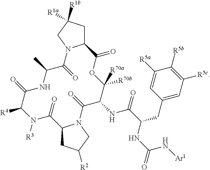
C12CC([R1a])([R1b])CN1C(=O)C(C)NC(=O)C([R4])N([R3])C(=O)C1CC([R2])CN1C(=O)C(NC(C(NC(=O)N[Ar1])CC1=CC([R5c])=C([R5b])C([R5a])=C1)=O)C([R70b])([R70a])OC2=O
